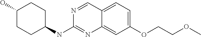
C1CC(NC2=NC3=CC(OCCOC)=CC=C3C=N2)CCC1O
